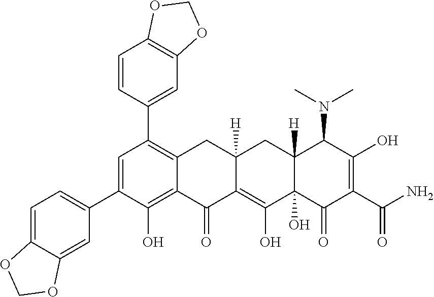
C1=C(C2=CC=C3C(=C2)OCO3)C(O)=C2C(=C1C1=CC3=C(C=C1)OCO3)CC1([H])C(=C(O)C3(O)C([H])(C1)C(N(C)C)C(O)=C(C(N)=O)C3=O)C2=O
